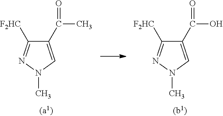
C1(C(C)=O)=CN(C)N=C1[F2HC].C1(C(O)=O)=CN(C)N=C1[F2HC]
